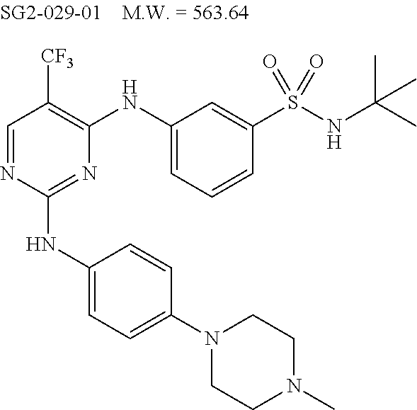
C1=NC(NC2=CC=C(N3CCN(C)CC3)C=C2)=NC(NC2=CC=CC(S(NC(C)(C)C)(=O)=O)=C2)=C1[CF3]
